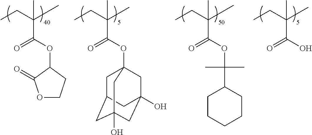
C(OC12CC3CC(O)(CC(O)(C1)C3)C2)(=O)C(CC)(C)C.C(OC(C)(C)C1CCCCC1)(=O)C(CC)(C)C.C(OC1C(=O)OCC1)(=O)C(CC)(C)C.C(O)(=O)C(CC)(C)C
